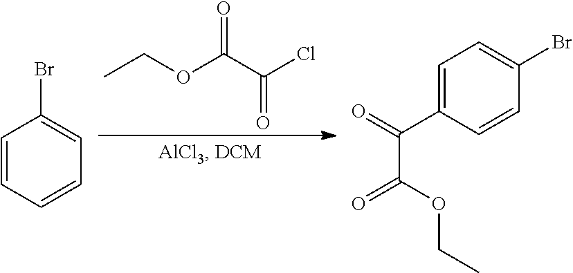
C1=CC=CC=C1Br.CCOC(C(Cl)=O)=O.C1=C(C(=O)C(OCC)=O)C=CC(Br)=C1
